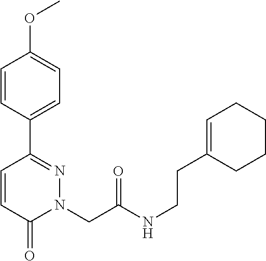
C1=CC(C2=NN(CC(NCCC3=CCCCC3)=O)C(=O)C=C2)=CC=C1OC
